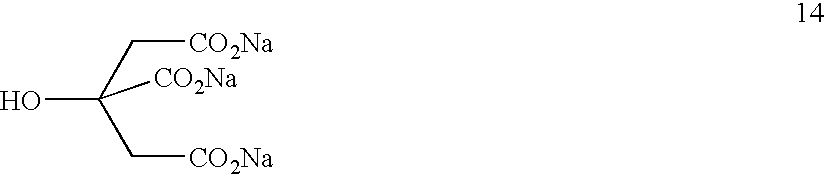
C(C(O)(C[CO2Na])[CO2Na])[CO2Na]
